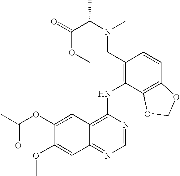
C1(OC(=O)C)=CC2=C(NC3=C(CN(C)C(C)C(OC)=O)C=CC4=C3OCO4)N=CN=C2C=C1OC
